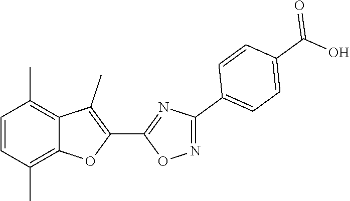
C1=CC(C)=C2C(=C1C)C(C)=C(C1=NC(C3=CC=C(C(O)=O)C=C3)=NO1)O2
